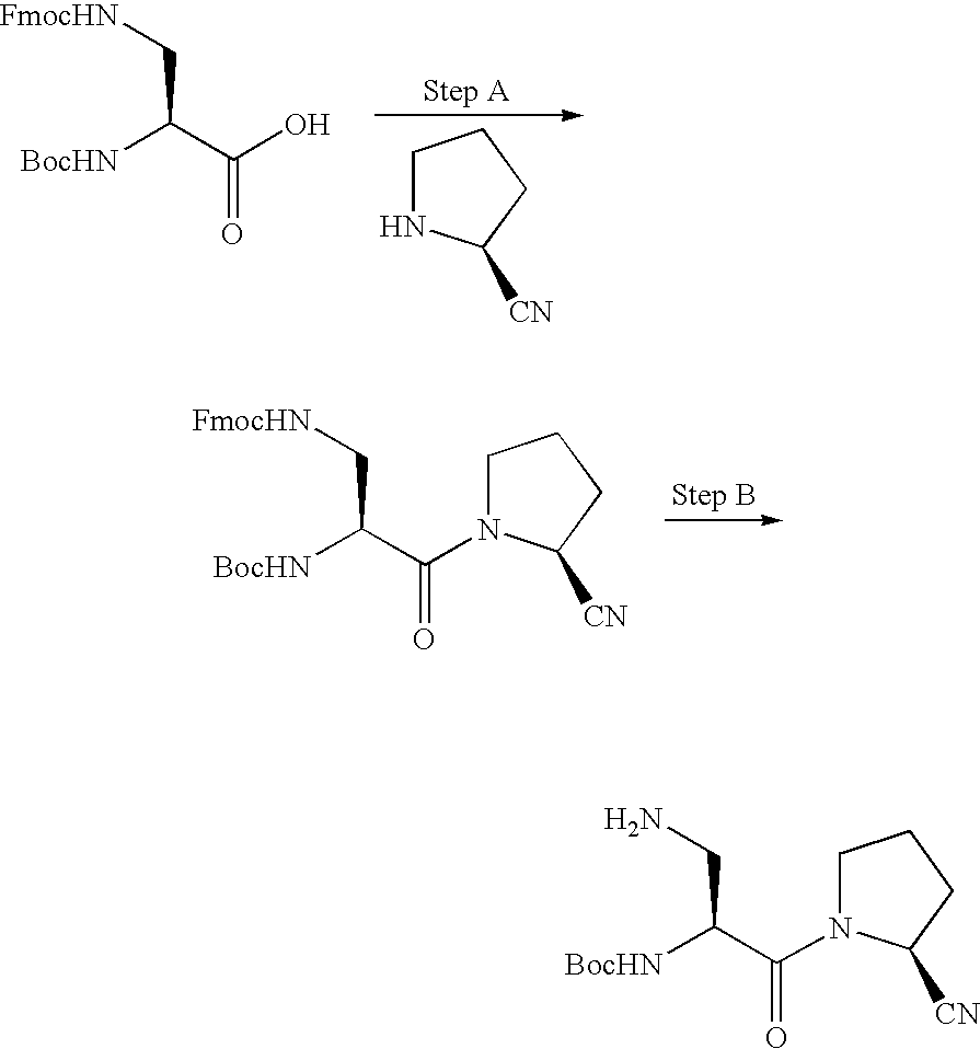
C1NC([CN])CC1.[BocHN]C(C(O)=O)C[FmocHN].[BocHN]C(C(=O)N1CCCC1[CN])C[FmocHN].[BocHN]C(C(=O)N1CCCC1[CN])CN
